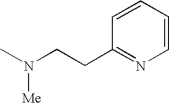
CN(CCC1=NC=CC=C1)[Me]
